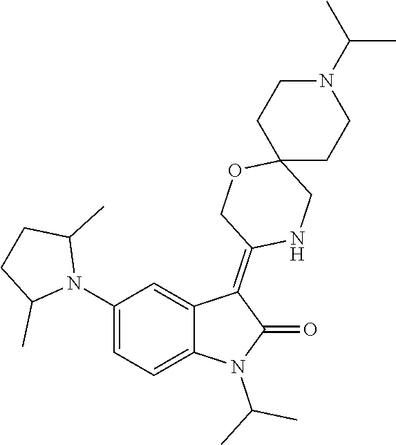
N1(C2=CC=C3C(=C2)C(=C2NCC4(OC2)CCN(C(C)C)CC4)C(=O)N3C(C)C)C(C)CCC1C
